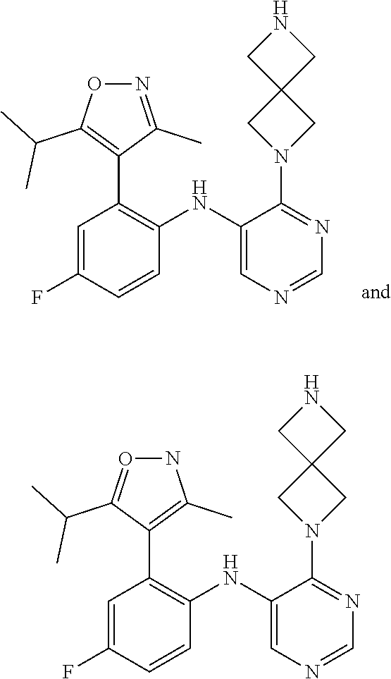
C1(NC2=C(C3=C(C(C)C)ON=C3C)C=C(F)C=C2)=CN=CN=C1N1CC2(C1)CNC2.C1(NC2=C(C3=C(C)NO=C3C(C)C)C=C(F)C=C2)=CN=CN=C1N1CC2(C1)CNC2
